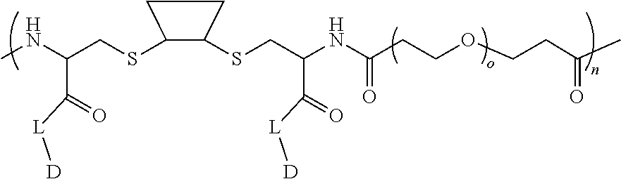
C1(SCC(NC)C(=O)[L][D])C(SCC(NC(CCOCCC(C)=O)=O)C(=O)[L][D])CC1
